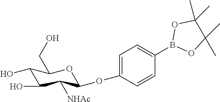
C1(OC2C([NHAc])C(O)C(O)C(CO)O2)=CC=C(B2OC(C)(C)C(C)(C)O2)C=C1
